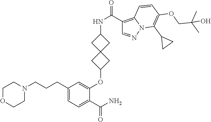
C1OCCN(CCCC2=CC=C(C(N)=O)C(OC3CC4(C3)CC(NC(=O)C3=C5N(N=C3)C(C3CC3)=C(OCC(C)(C)O)C=C5)C4)=C2)C1
